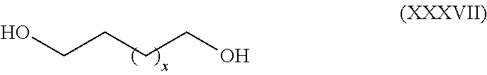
C(CCCO)O
